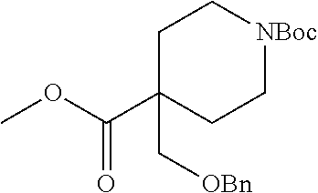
C1C(C(OC)=O)(C[OBn])CC[NBoc]C1
